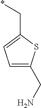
C1=C(CN)SC(C*)=C1
